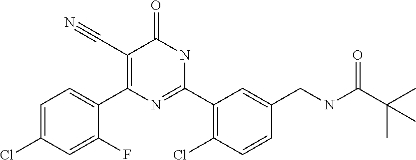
C1=C(Cl)C=C(F)C(C2=C(C#N)C(=O)NC(C3=C(Cl)C=CC(CNC(C(C)(C)C)=O)=C3)=N2)=C1
